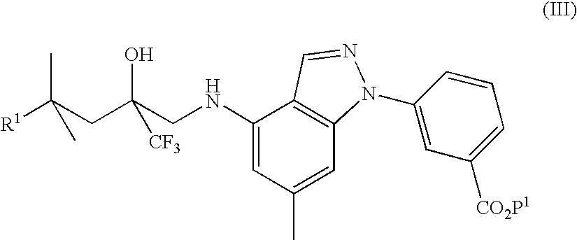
[R1]C(CC(CNC1=CC(C)=CC2=C1C=NN2C1=CC([CO2P1])=CC=C1)(O)[CF3])(C)C
